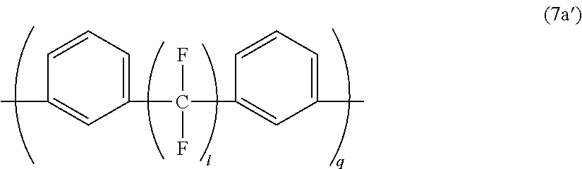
C1=CC(C)=CC(C(C2=CC(C)=CC=C2)(F)F)=C1
